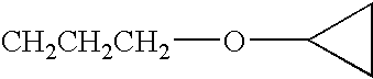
C1(O[CH2CH2CH2])CC1
